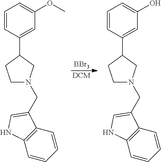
C1=CC(C2CCN(CC3=CNC4=C3C=CC=C4)C2)=CC(OC)=C1.C1=CC(C2CCN(CC3=CNC4=C3C=CC=C4)C2)=CC(O)=C1.[DCM].[BBr3]
